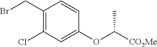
C1(CBr)=C(Cl)C=C(OC([CO2Me])C)C=C1
